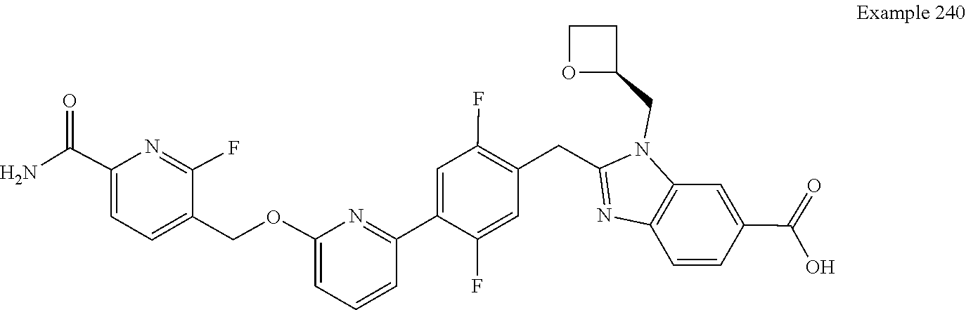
C12=C(N(CC3OCC3)C(CC3=C(F)C=C(C4=NC(OCC5=CC=C(C(N)=O)N=C5F)=CC=C4)C(F)=C3)=N1)C=C(C(=O)O)C=C2
